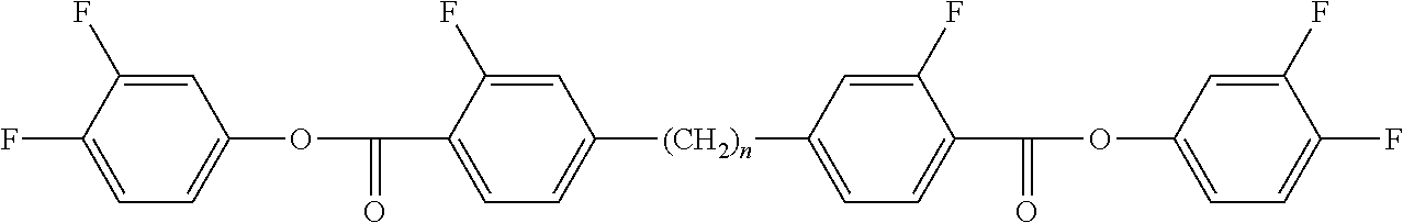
FC1=CC=C(OC(=O)C2=CC=C([(CH2)n]C3=CC=C(C(=O)OC4=CC=C(F)C(F)=C4)C(F)=C3)C=C2F)C=C1F
